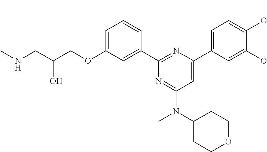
N(CC(COC1=CC=CC(C2=NC(C3=CC=C(OC)C(OC)=C3)=CC(N(C3CCOCC3)C)=N2)=C1)O)C
